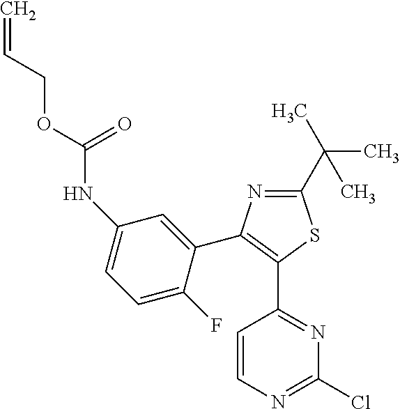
C1(C(C)(C)C)=NC(C2=CC(NC(OCC=C)=O)=CC=C2F)=C(C2=NC(Cl)=NC=C2)S1
